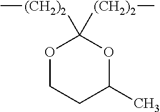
O1CCC(C)OC1([(CH2)2]C)[(CH2)2]C
